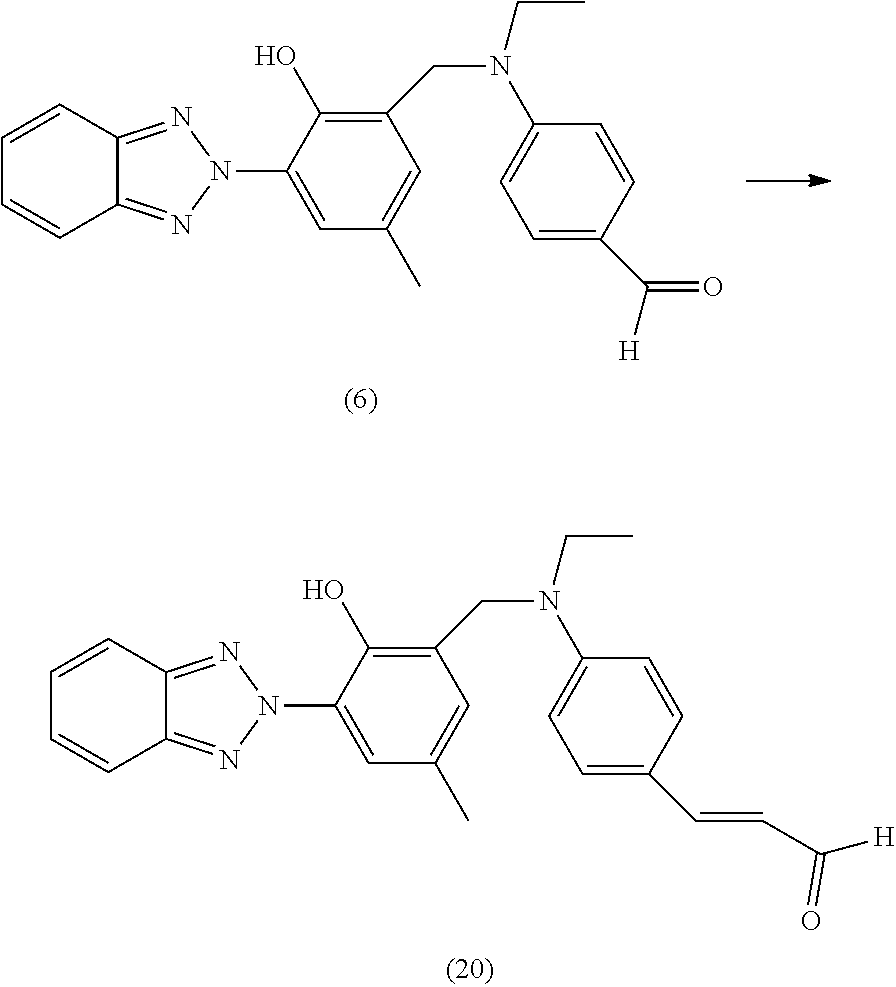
C1=CC=CC2=NN(C3=CC(C)=CC(CN(CC)C4=CC=C(C=CC([H])=O)C=C4)=C3O)N=C12.C1=CC=CC2=NN(C3=CC(C)=CC(CN(CC)C4=CC=C(C(=O)[H])C=C4)=C3O)N=C12
